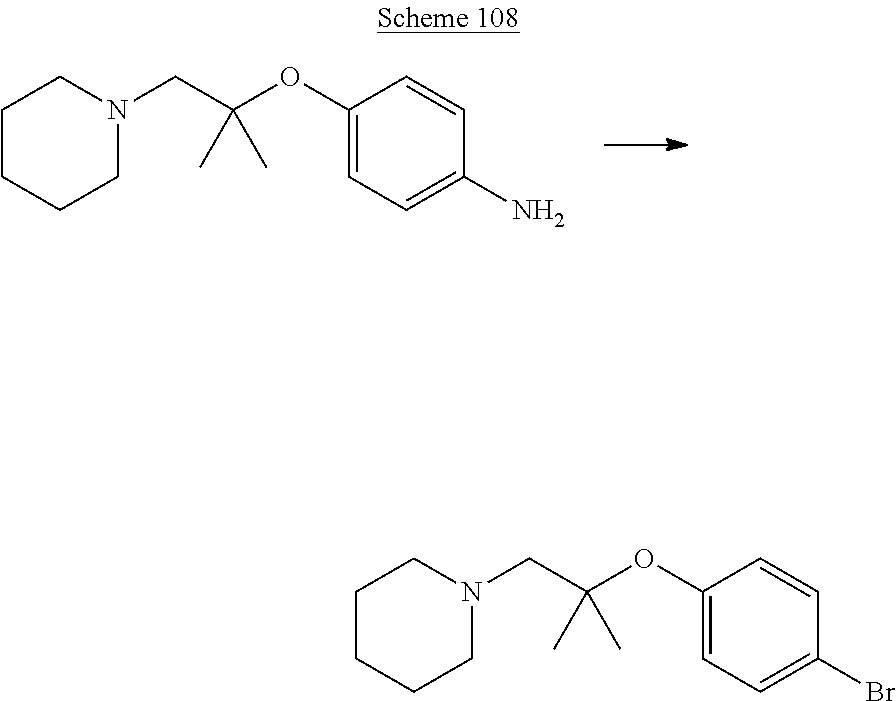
N1(CC(OC2=CC=C(N)C=C2)(C)C)CCCCC1.N1(CC(OC2=CC=C(Br)C=C2)(C)C)CCCCC1
